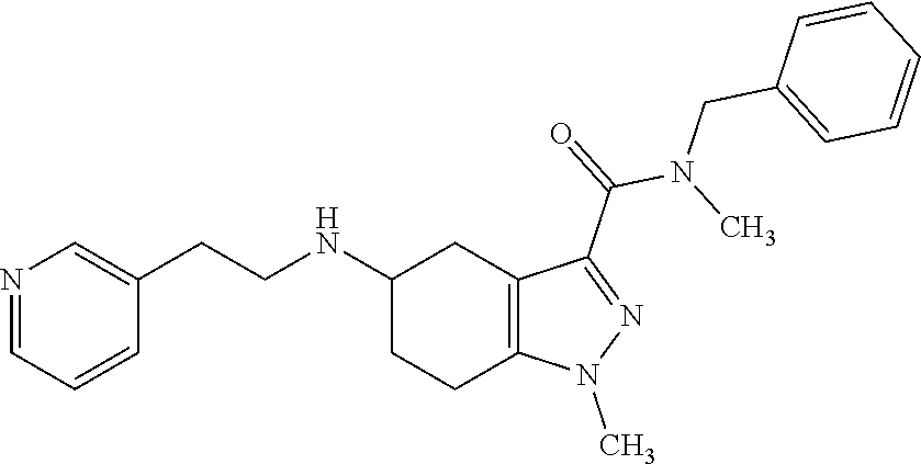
C1(NCCC2=CN=CC=C2)CCC2=C(C1)C(C(N(C)CC1=CC=CC=C1)=O)=NN2C
